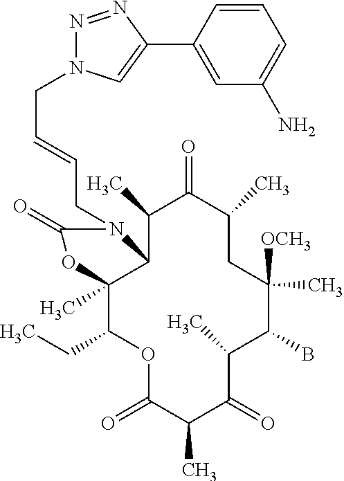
O1C(=O)C(C)C(=O)C(C)C(B)C([OCH3])(C)CC(C)C(=O)C(C)C2C(C)(C1CC)OC(=O)N2CC=CCN1N=NC(C2=CC(N)=CC=C2)=C1
